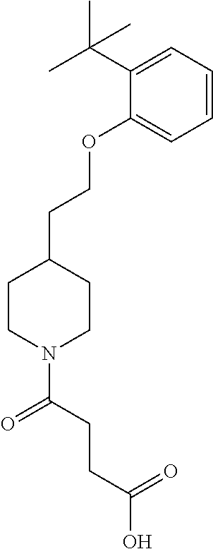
C1=CC=C(C(C)(C)C)C(OCCC2CCN(C(CCC(O)=O)=O)CC2)=C1
